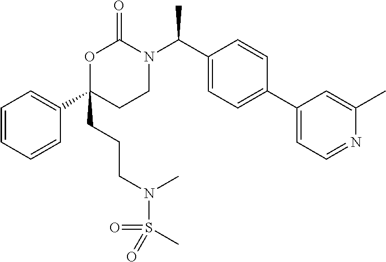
C1=CC=CC(C2(CCCN(C)S(C)(=O)=O)CCN(C(C3=CC=C(C4=CC=NC(C)=C4)C=C3)C)C(=O)O2)=C1
